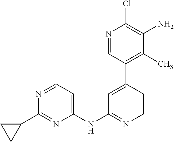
C1=CC(C2=C(C)C(N)=C(Cl)N=C2)=CC(NC2=CC=NC(C3CC3)=N2)=N1
